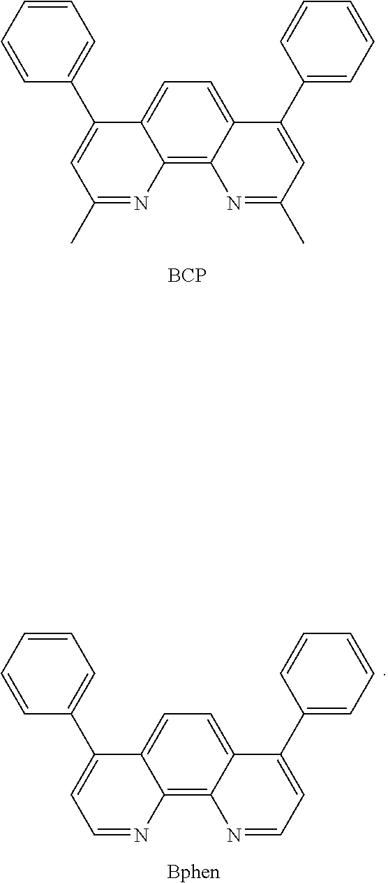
C12=C3C(=CC=C1C(C1=CC=CC=C1)=CC(C)=N2)C(C1=CC=CC=C1)=CC(C)=N3.[BCP].[Bphen].C12=C3C(=CC=C1C(C1=CC=CC=C1)=CC=N2)C(C1=CC=CC=C1)=CC=N3
